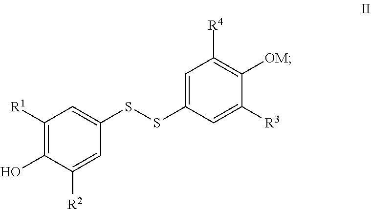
C1([R4])=C([OM])C([R3])=CC(SSC2=CC([R1])=C(O)C([R2])=C2)=C1
